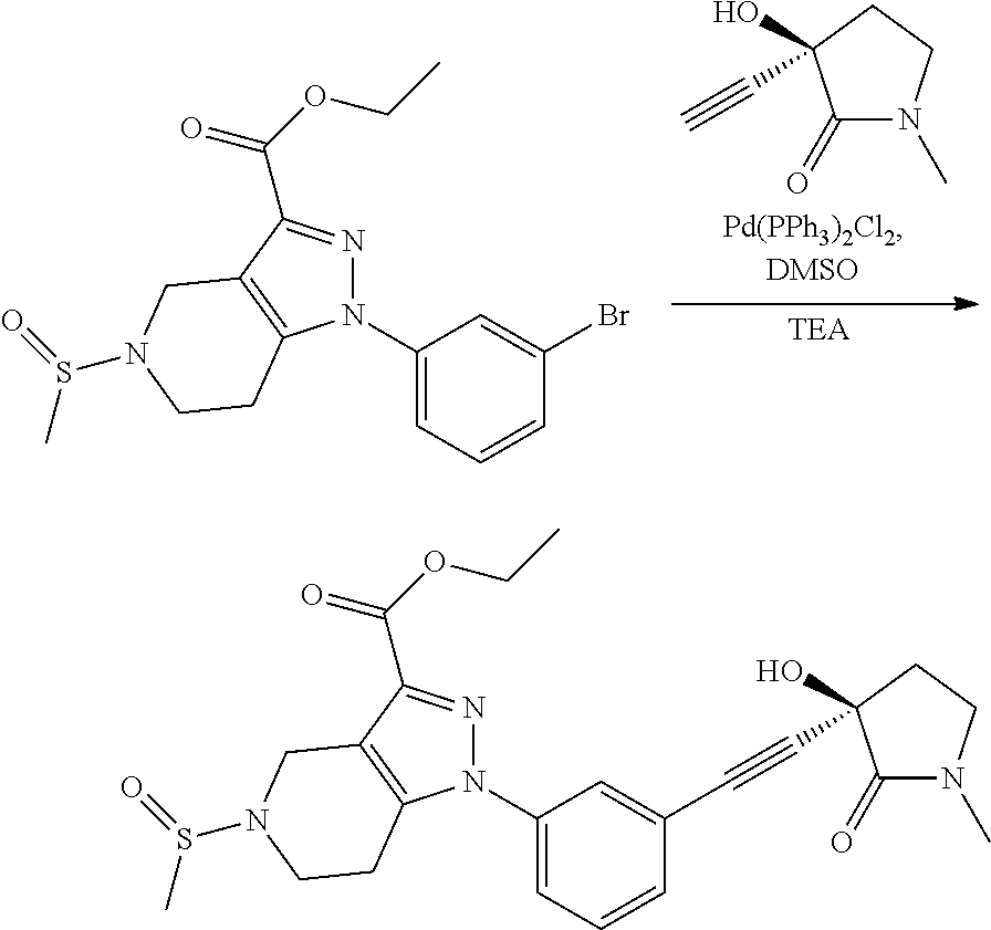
C1(=O)N(C)CCC1(O)C#C.C1(N2N=C(C(OCC)=O)C3=C2CCN(S(=O)C)C3)=CC=CC(Br)=C1.C1(N2N=C(C(OCC)=O)C3=C2CCN(S(=O)C)C3)=CC=CC(C#CC2(O)C(=O)N(C)CC2)=C1
